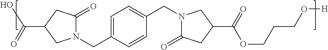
N1(CC2=CC=C(CN3C(=O)CC(C(OCCCO[H])=O)C3)C=C2)C(=O)CC(C(O)=O)C1
